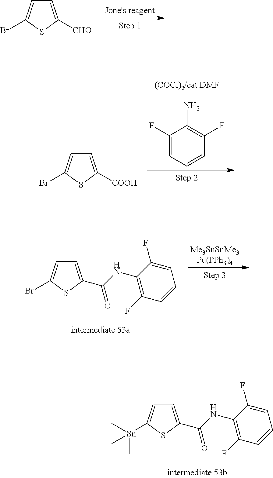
C1=C([CHO])SC(Br)=C1.C1(F)=CC=CC(F)=C1N.C1=C([COOH])SC(Br)=C1.N(C(C1=CC=C(Br)S1)=O)C1=C(F)C=CC=C1F.[Me3SnSnMe3Pd(PPh3)4].N(C(C1=CC=C([Sn](C)(C)C)S1)=O)C1=C(F)C=CC=C1F
